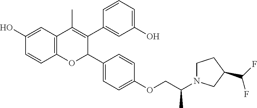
C12=C(C=C(O)C=C1)C(C)=C(C1=CC(O)=CC=C1)C(C1=CC=C(OCC(N3CCC(C(F)F)C3)C)C=C1)O2
